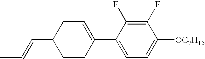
C1(F)=C(F)C(C2=CCC(C=CC)CC2)=CC=C1[OC7H15]
